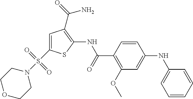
C1=C(S(N2CCOCC2)(=O)=O)SC(NC(C2=C(OC)C=C(NC3=CC=CC=C3)C=C2)=O)=C1C(=O)N
